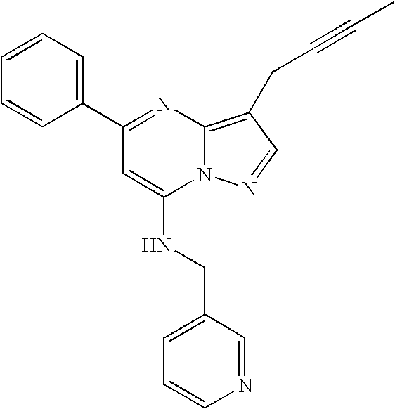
C1=CC(C2=NC3=C(CC#CC)C=NN3C(NCC3=CC=CN=C3)=C2)=CC=C1
